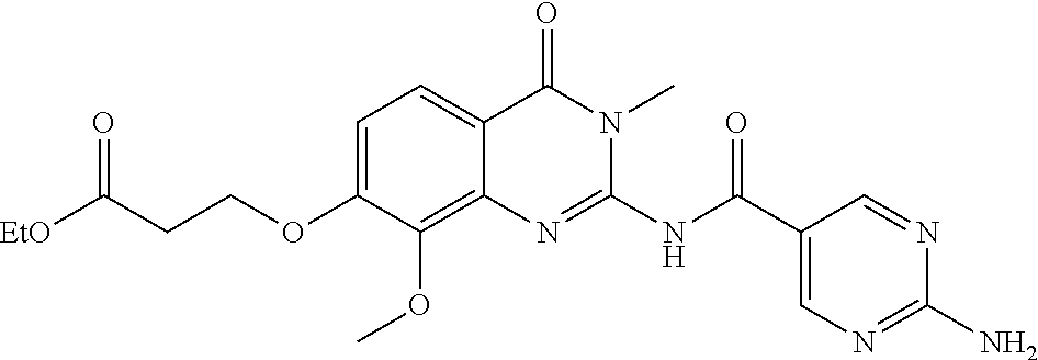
C1=C(OCCC([EtO])=O)C(OC)=C2C(=C1)C(=O)N(C)C(NC(C1=CN=C(N)N=C1)=O)=N2
